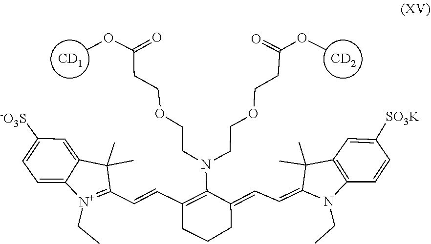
[CD1].[CD2].C(=C1C(C)(C)C2=C(C=CC([SO3K])=C2)N1CC)C=C1C(N(CCOCCC(OC)=O)CCOCCC(OC)=O)=C(C=CC2=[N+](CC)C3=CC=C([-O3S])C=C3C2(C)C)CCC1
